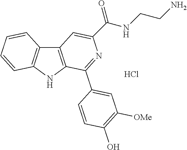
C12=C(NC3=C1C=CC=C3)C(C1=CC([OMe])=C(O)C=C1)=NC(C(NCCN)=O)=C2.Cl
